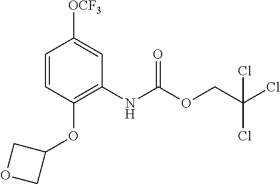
C1=CC(OC2COC2)=C(NC(OCC(Cl)(Cl)Cl)=O)C=C1[OCF3]
